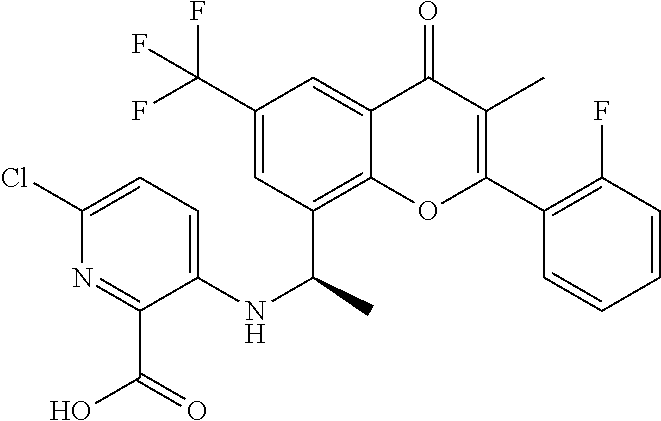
C1=C2C(=O)C(C)=C(C3=C(F)C=CC=C3)OC2=C(C(NC2=CC=C(Cl)N=C2C(=O)O)C)C=C1C(F)(F)F
